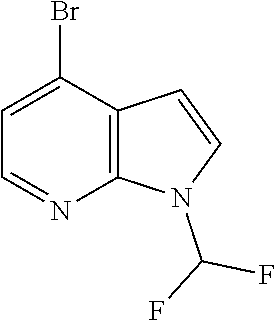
C1(Br)=CC=NC2=C1C=CN2C(F)F
